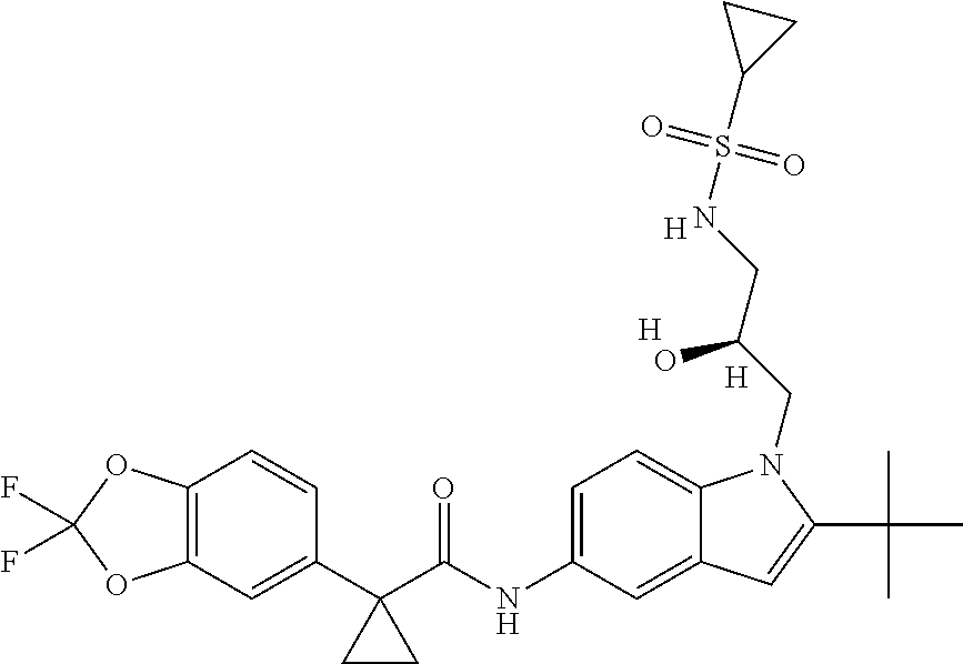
C12=C(C=C(C3(C(NC4=CC=C5C(=C4)C=C(C(C)(C)C)N5CC(CNS(C4CC4)(=O)=O)O)=O)CC3)C=C1)OC(F)(F)O2.[H].[H].[H]
